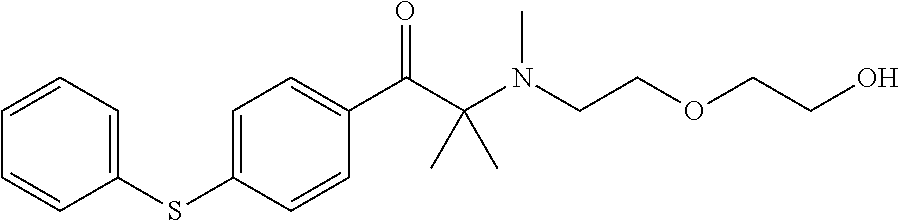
C1=C(SC2=CC=CC=C2)C=CC(C(C(C)(N(CCOCCO)C)C)=O)=C1
